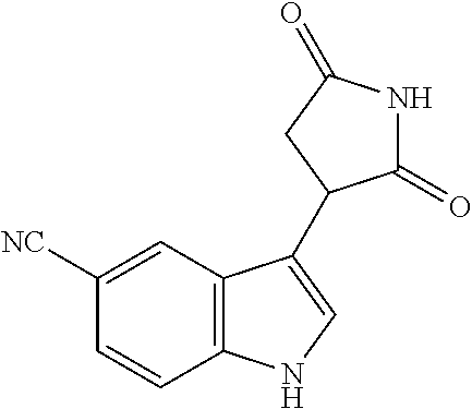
C12=C(C=C([NC])C=C1)C(C1C(=O)NC(=O)C1)=CN2
